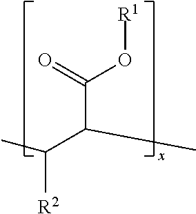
C(C(C([R2])C)C)(=O)O[R1]
